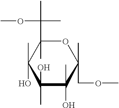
O1C(C)(C(C)(OC)C)C(O)(C)C(O)(C)C(C)(O)C1(C)COC
